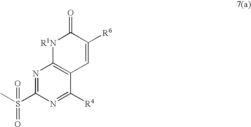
N1=C(S(C)(=O)=O)N=C([R4])C2=C1[R1N]C(=O)C([R6])=C2
